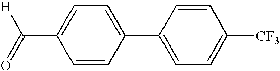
[H]C(=O)C1=CC=C(C2=CC=C([CF3])C=C2)C=C1
